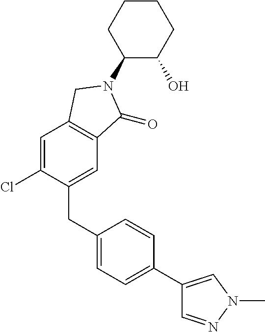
C1=C(Cl)C(CC2=CC=C(C3=CN(C)N=C3)C=C2)=CC2=C1CN(C1C(O)CCCC1)C2=O
